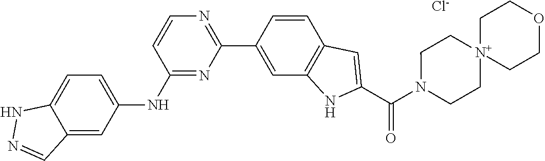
C12=CC=C(NC3=NC(C4=CC5=C(C=C4)C=C(C(N4CC[N+]6(CC4)CCOCC6)=O)N5)=NC=C3)C=C1C=NN2.[Cl-]
